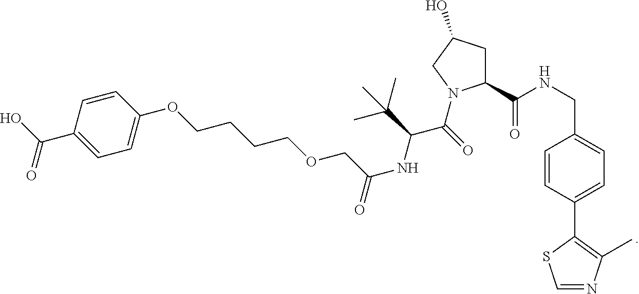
C1(C(NCC2=CC=C(C3=C(C)N=CS3)C=C2)=O)CC(O)CN1C(=O)C(C(C)(C)C)NC(COCCCCOC1=CC=C(C(=O)O)C=C1)=O
